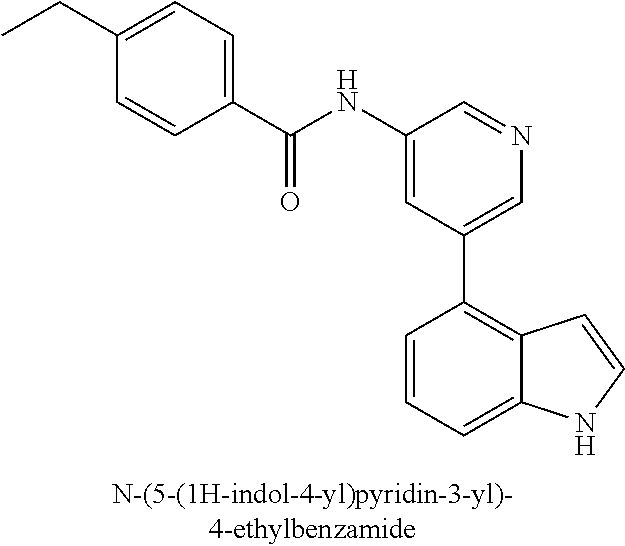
C1(NC(C2=CC=C(CC)C=C2)=O)=CC(C2=C3C(=CC=C2)NC=C3)=CN=C1
